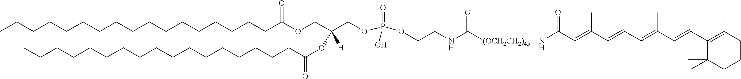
C(CCCCCCCCCCCCCCC(=O)OCC(COP(OCCNC([(OCH2CH2)45]NC(C=C(C=CC=C(C=CC1=C(C)CCCC1(C)C)C)C)=O)=O)(=O)O)([H])OC(CCCCCCCCCCCCCCCCC)=O)CC
